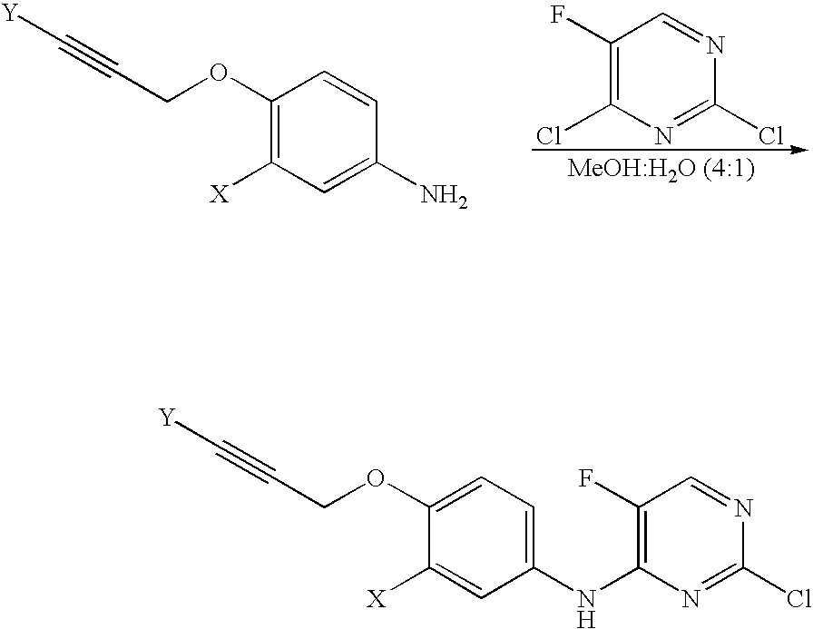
C1(F)=C(Cl)N=C(Cl)N=C1.C1(OCC#C[Y])=C([X])C=C(N)C=C1.C1(OCC#C[Y])=CC=C(NC2=C(F)C=NC(Cl)=N2)C=C1[X]
